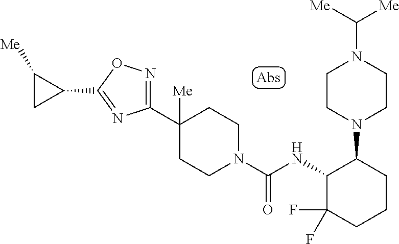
C1(C2([Me])CCN(C(NC3C(F)(F)CCCC3N3CCN(C([Me])[Me])CC3)=O)CC2)=NOC(C2C([Me])C2)=N1
